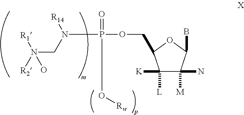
N(CN(P(OCC1C([K])([L])C(N)([M])C(B)O1)(=O)O[Rw])[R14])([R1])(O)[R2]
